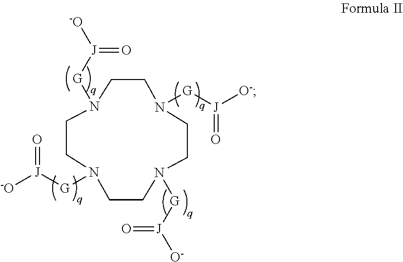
C1CN([G][J]([O-])=O)CCN([G][J]([O-])=O)CCN([G][J]([-O])=O)CCN1[G][J]([-O])=O
